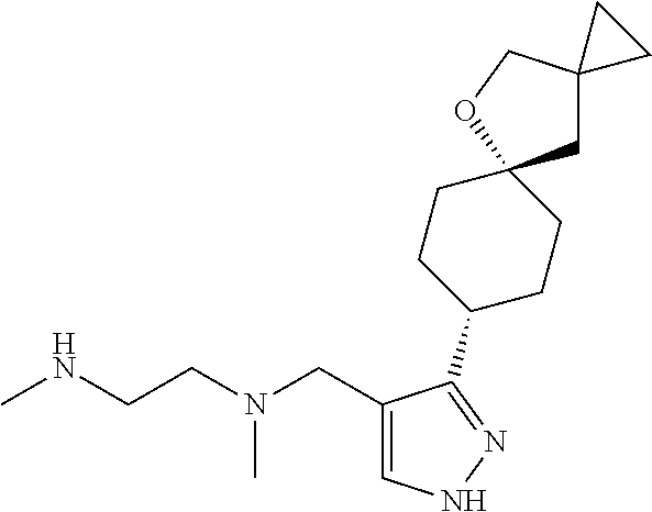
CNCCN(CC1=CNN=C1C1CCC2(CC1)CC1(CO2)CC1)C
